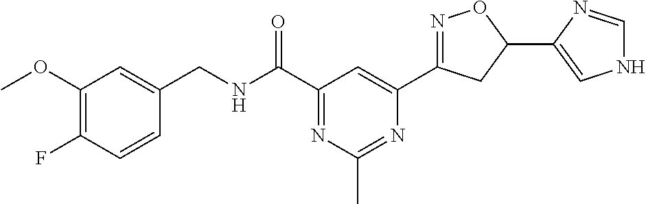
C1(CNC(C2=NC(C)=NC(C3=NOC(C4=CNC=N4)C3)=C2)=O)=CC(OC)=C(F)C=C1
